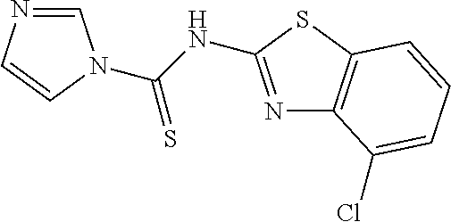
N1=C(NC(N2C=NC=C2)=S)SC2=C1C(Cl)=CC=C2
